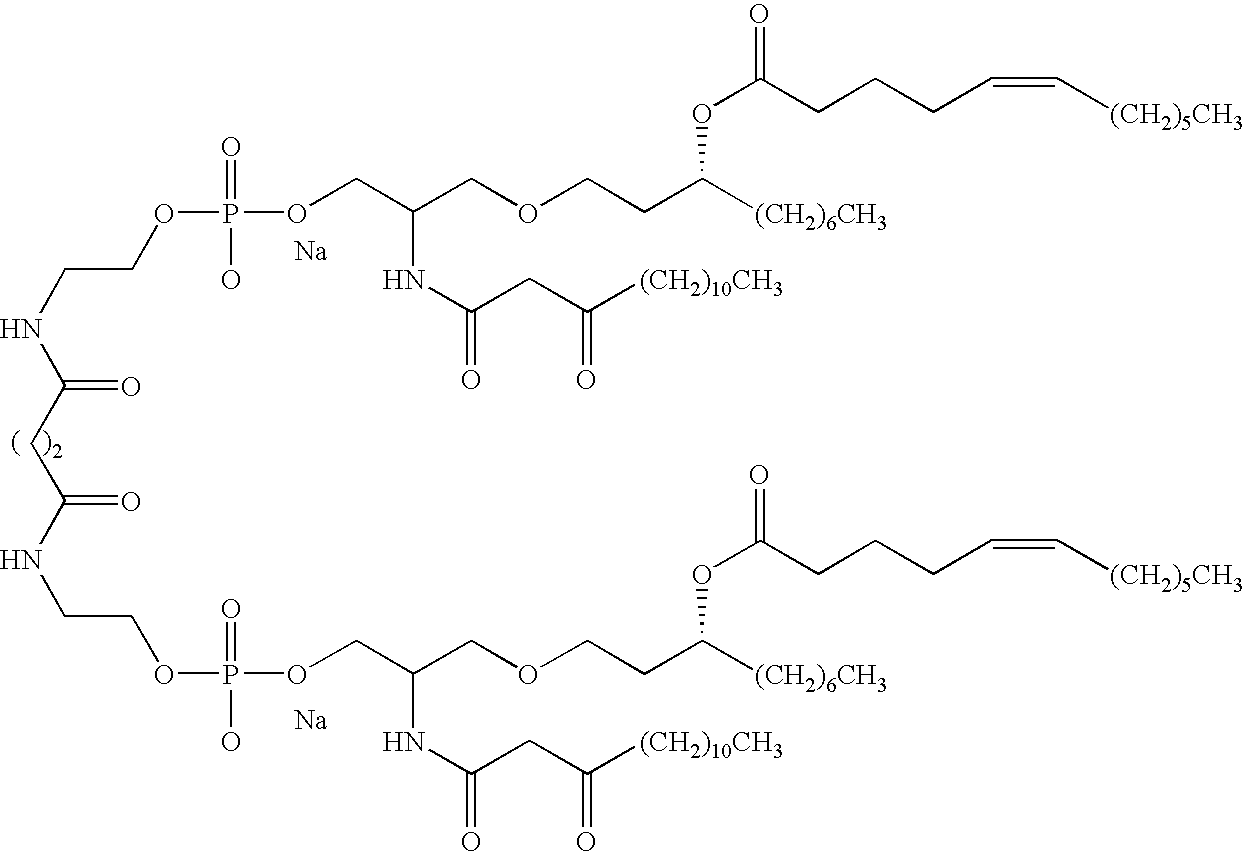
N(CCOP(OCC(COCCC([(CH2)6CH3])OC(=O)CCCC=C[(CH2)5CH3])NC(=O)CC([(CH2)10CH3])=O)(=O)O)C(CC(NCCOP(O)(=O)OCC(COCCC([(CH2)6CH3])OC(=O)CCCC=C[(CH2)5CH3])NC(=O)CC([(CH2)10CH3])=O)=O)=O.[Na].[Na]
